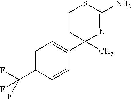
C1CC(C)(C2=CC=C(C(F)(F)F)C=C2)N=C(N)S1
